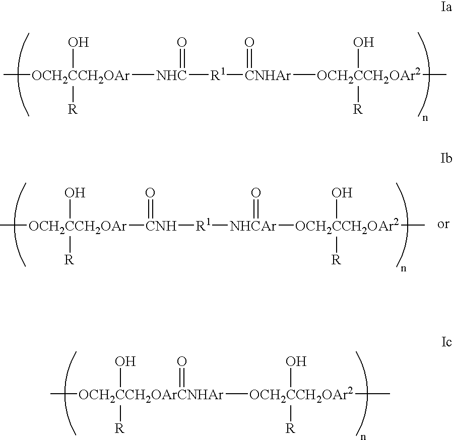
C[OCH2CCH2OAr]([NHC](=O)[R1][CNHAr](=O)[OCH2CCH2OAr2](O)([R])C)(O)[R].C[OCH2CCH2OAr]([CNH]([R1][NHCAr]([OCH2CCH2OAr2](O)([R])C)=O)=O)(O)[R].C[OCH2CCH2OArCNHAr](O)([R])([OCH2CCH2OAr2](C)(O)[R])=O
